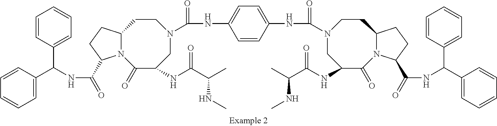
C1=CC(C(NC(=O)C2N3C(CC2)CCN(C(NC2=CC=C(NC(=O)N4CC(NC(C(C)NC)=O)C(=O)N5C(CC4)CCC5C(=O)NC(C4=CC=CC=C4)C4=CC=CC=C4)C=C2)=O)CC(NC(C(C)NC)=O)C3=O)C2=CC=CC=C2)=CC=C1
